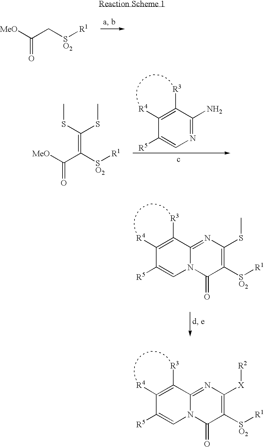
C1([R5])=CN2C(=NC([X][R2])=C([SO2][R1])C2=O)C([R3])=C1[R4].[MeO]C(C[SO2][R1])=O.C1([R5])=CN=C(N)C([R3])=C1[R4].[MeO]C(C([SO2][R1])=C(SC)SC)=O.C1([R5])=CN2C(=NC(SC)=C([SO2][R1])C2=O)C([R3])=C1[R4]
